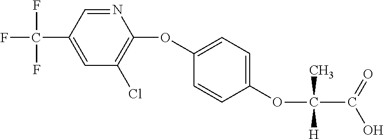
C1(C(F)(F)F)=CC(Cl)=C(OC2=CC=C(OC(C)(C(O)=O)[H])C=C2)N=C1
